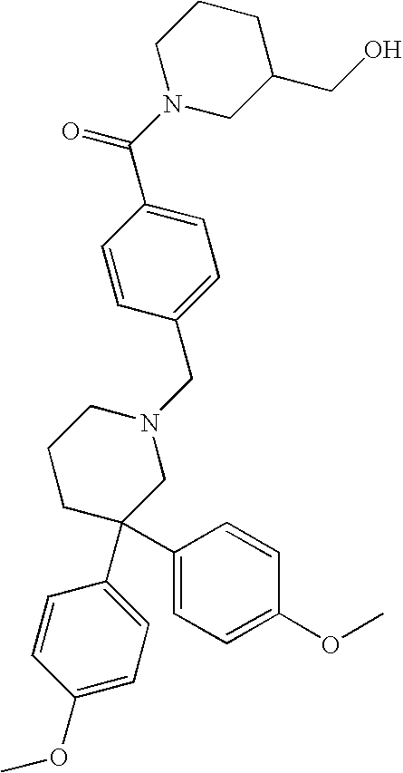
C1=C(C(N2CC(CO)CCC2)=O)C=CC(CN2CCCC(C3=CC=C(OC)C=C3)(C3=CC=C(OC)C=C3)C2)=C1
